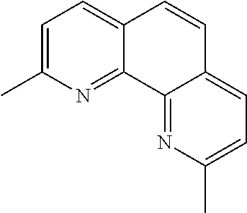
C1=C(C)N=C2C(=C1)C=CC1=CC=C(C)N=C21
